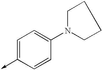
C1=C(->C)C=CC(N2CCCC2)=C1
